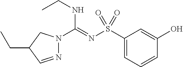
N1=CC(CC)CN1C(=NS(C1=CC=CC(O)=C1)(=O)=O)NCC
